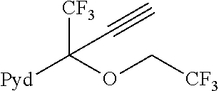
[CF3]C(OC[CF3])([Pyd])C#C
